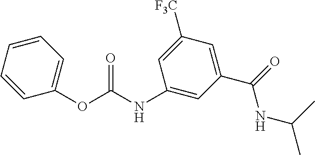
C1(OC(NC2=CC(C(=O)NC(C)C)=CC([F3C])=C2)=O)=CC=CC=C1
